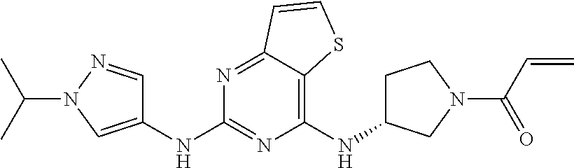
C1(NC2CCN(C(=O)C=C)C2)=C2C(=NC(NC3=CN(C(C)C)N=C3)=N1)C=CS2
